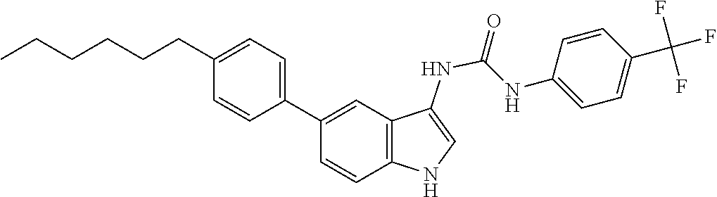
C1=CC(C2=CC3=C(NC=C3NC(NC3=CC=C(C(F)(F)F)C=C3)=O)C=C2)=CC=C1CCCCCC
